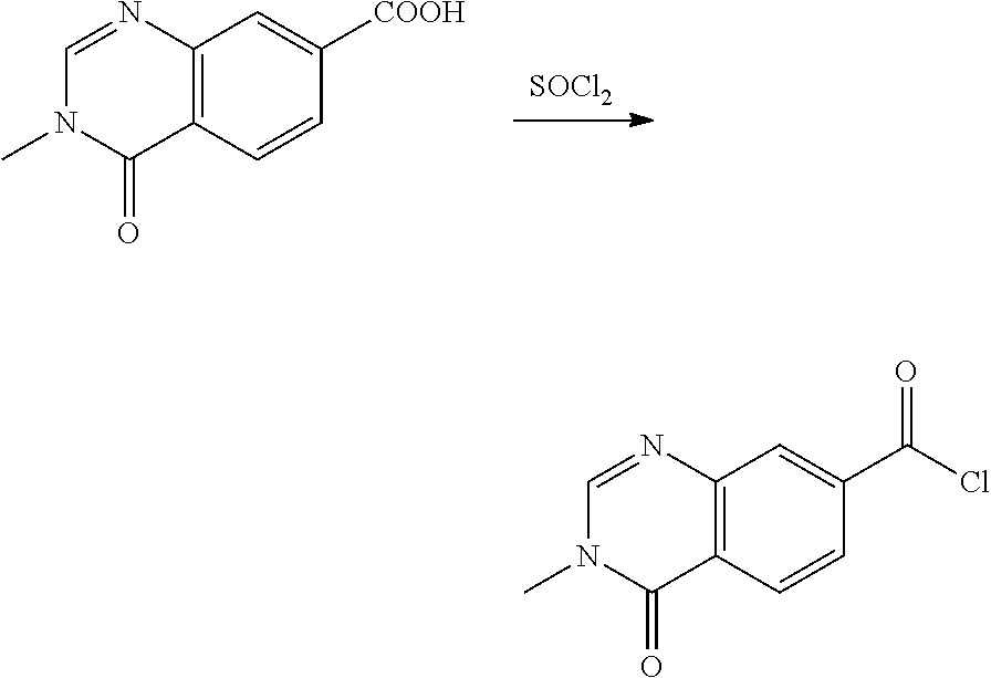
[SOCl2].C12=C(N=CN(C)C1=O)C=C([COOH])C=C2.C12=C(N=CN(C)C1=O)C=C(C(Cl)=O)C=C2
